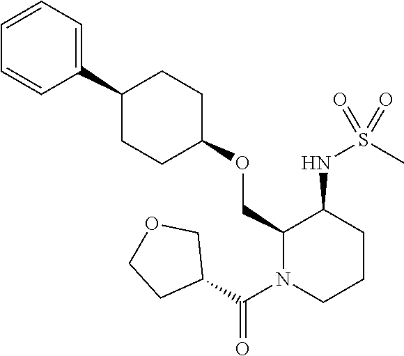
C1(OCC2C(NS(C)(=O)=O)CCCN2C(C2COCC2)=O)CCC(C2=CC=CC=C2)CC1
